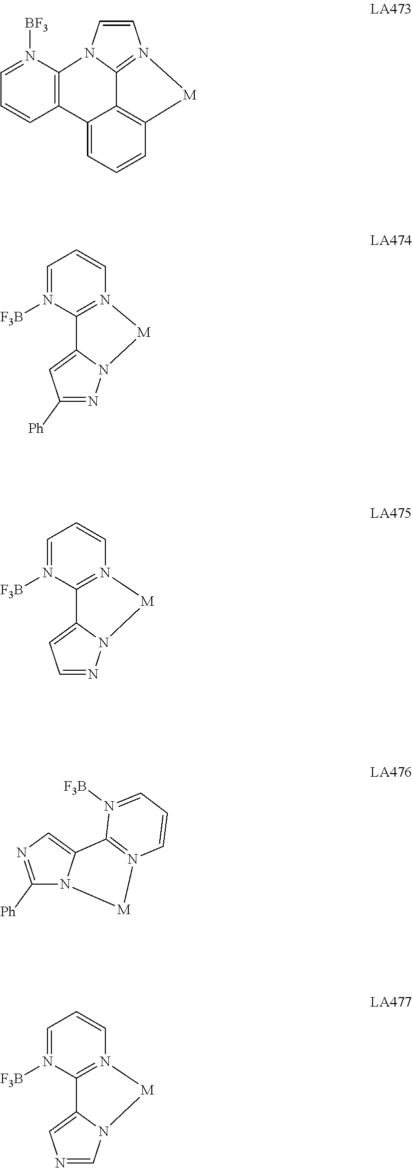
C1=CN2C3=C(C=CC=N3[BF3])C3=CC=CC4=C3C2=N1[M]4.C1=N([F3B])C2=N(C=C1)[M]N1C2=CC([Ph])=N1.C1=N([F3B])C2=N(C=C1)[M]N1C2=CC=N1.[M]1N2C([Ph])=NC=C2C2=N1C=CC=N2[F3B].C1=N([F3B])C2=N(C=C1)[M]N1C2=CN=C1
